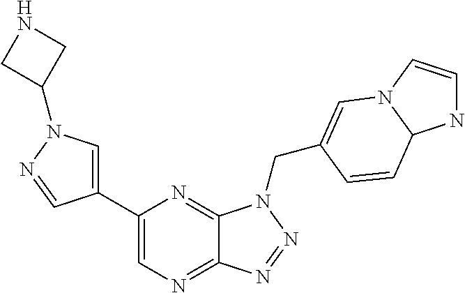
C1=C(C2=CN=C3C(=N2)N(CC2=CN4C=CNC4C=C2)N=N3)C=NN1C1CNC1
